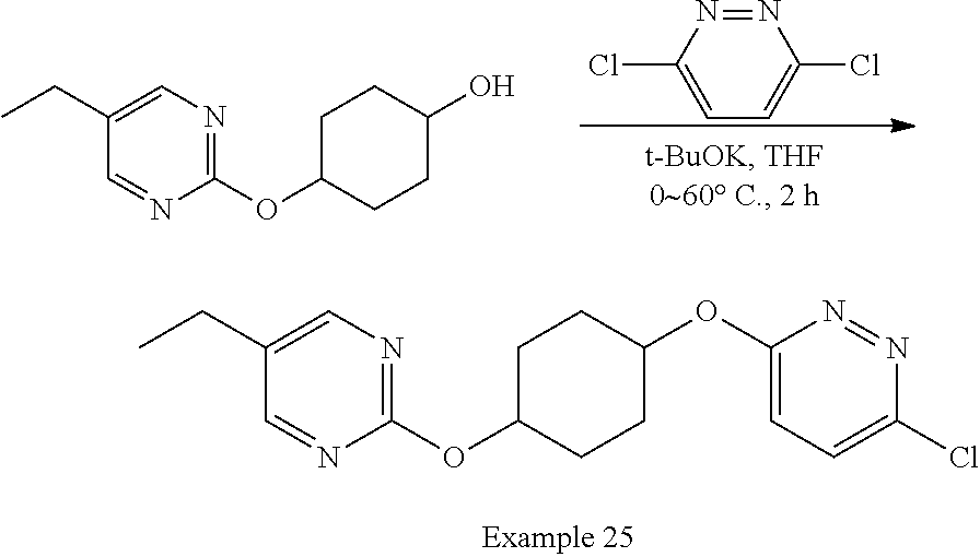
C1C(OC2=NC=C(CC)C=N2)CCC(O)C1.N1=NC(Cl)=CC=C1Cl.C1C(OC2=NC=C(CC)C=N2)CCC(OC2=CC=C(Cl)N=N2)C1
